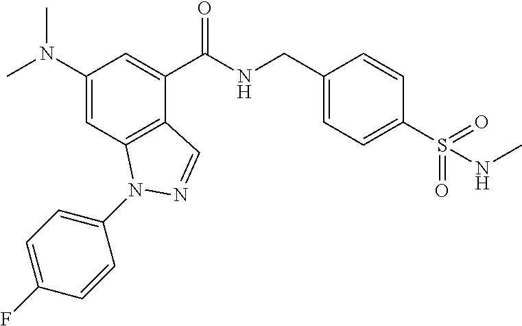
C1(N(C)C)=CC2=C(C(C(NCC3=CC=C(S(=O)(=O)NC)C=C3)=O)=C1)C=NN2C1=CC=C(F)C=C1
